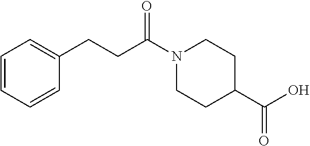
C1=CC=CC(CCC(N2CCC(C(O)=O)CC2)=O)=C1
